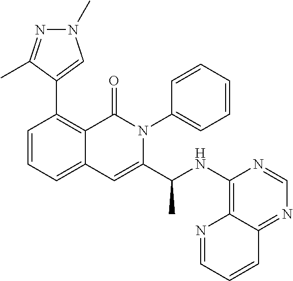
C12=CC=CC(C3=CN(C)N=C3C)=C1C(=O)N(C1=CC=CC=C1)C(C(C)NC1=C3C(=NC=N1)C=CC=N3)=C2
